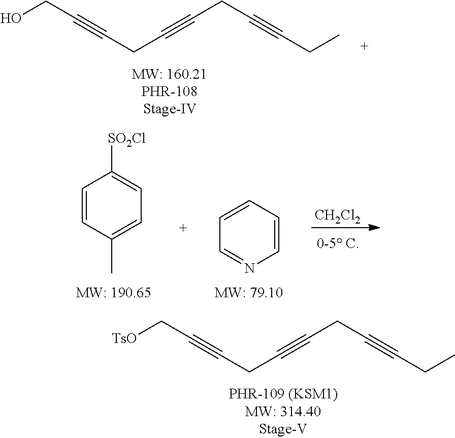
[TsO]CC#CCC#CCC#CCC.OCC#CCC#CCC#CCC.C1=CC(C)=CC=C1[SO2Cl].C1=CC=CN=C1.[CH2Cl2]
